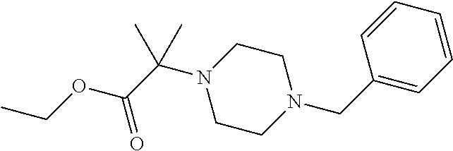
C(=O)(C(N1CCN(CC2=CC=CC=C2)CC1)(C)C)OCC
